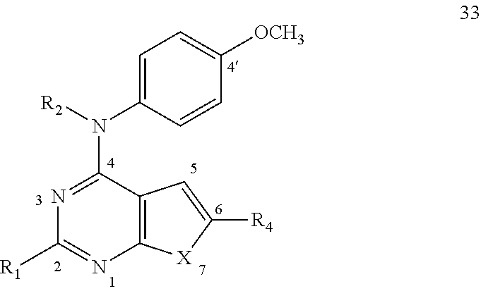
N1=C(N([R2])C2=CC=C([OCH3])C=C2)C2=C(N=C1[R1])[X]C([R4])=C2
